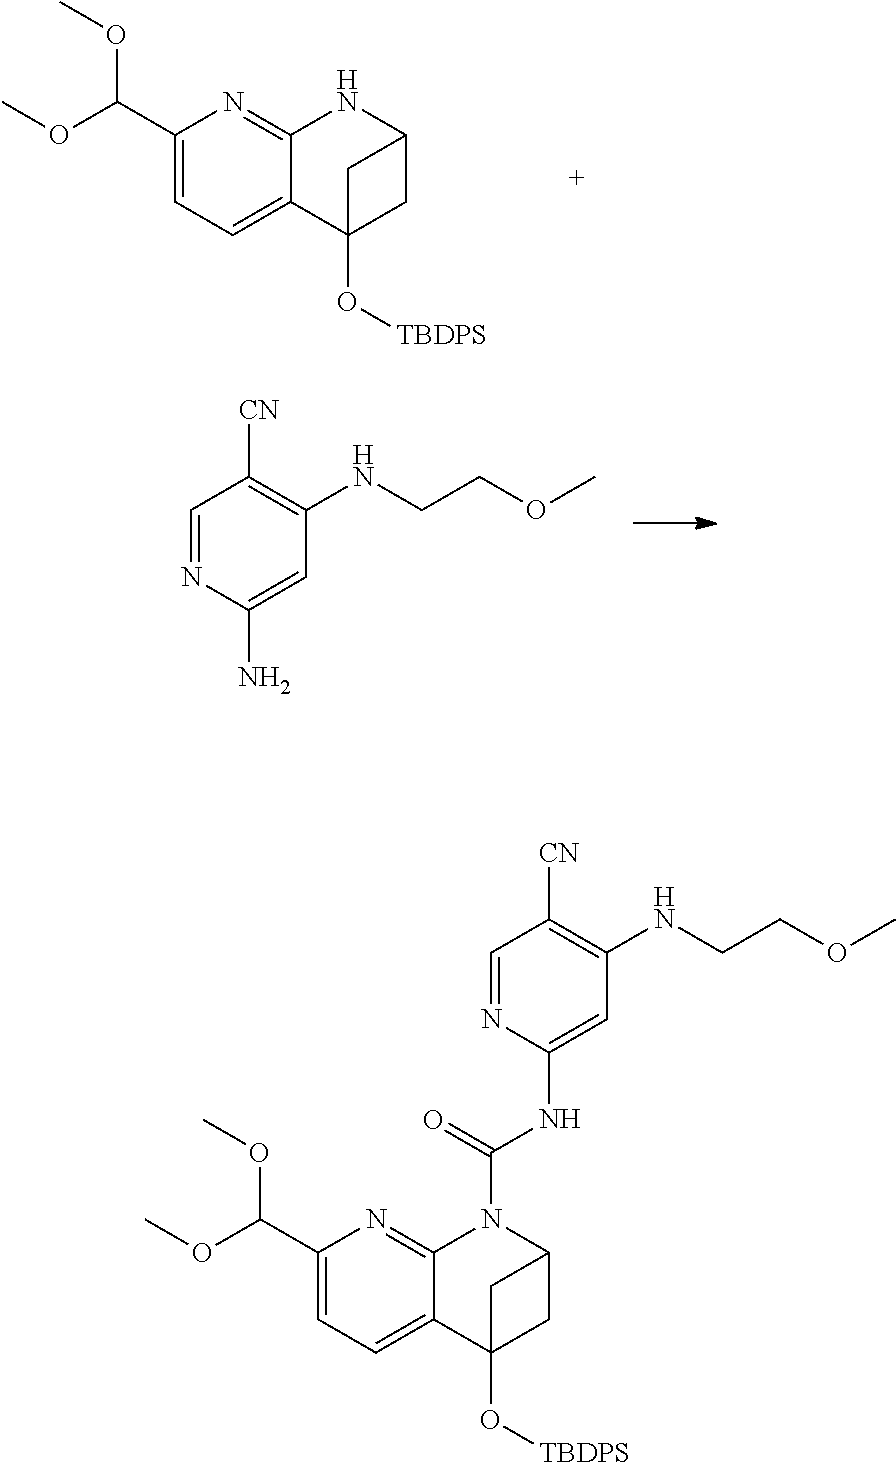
C1(C(OC)OC)=CC=C2C(=N1)NC1CC2(O[TBDPS])C1.C1=NC(N)=CC(NCCOC)=C1[CN].C1(C(OC)OC)=CC=C2C(=N1)N(C(NC1=CC(NCCOC)=C([CN])C=N1)=O)C1CC2(O[TBDPS])C1
